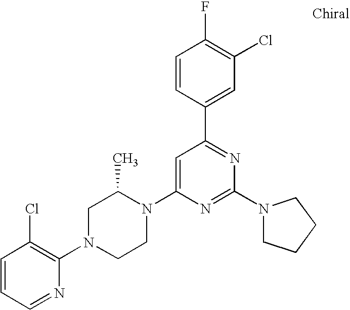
C1=CC=NC(N2CCN(C3=CC(C4=CC(Cl)=C(F)C=C4)=NC(N4CCCC4)=N3)C(C)C2)=C1Cl
